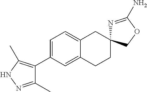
C12=CC(C3=C(C)NN=C3C)=CC=C1CC1(CC2)N=C(N)OC1
